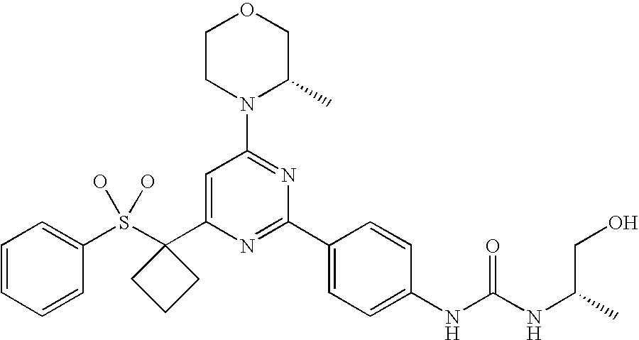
C1=CC=CC(S(C2(C3=CC(N4C(C)COCC4)=NC(C4=CC=C(NC(NC(CO)C)=O)C=C4)=N3)CCC2)(O)O)=C1
